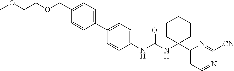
C1(NC(NC2(C3=CC=NC([CN])=N3)CCCCC2)=O)=CC=C(C2=CC=C(COCCOC)C=C2)C=C1
